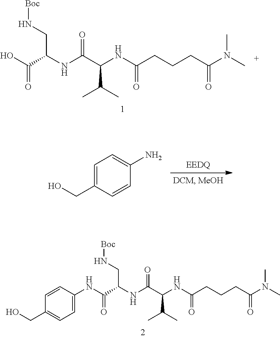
OC(C(NC(C(NC(CCCC(N(C)C)=O)=O)C(C)C)=O)CN[Boc])=O.C1=C(CO)C=CC(N)=C1.N(C(C(NC(C(NC(CCCC(N(C)C)=O)=O)C(C)C)=O)CN[Boc])=O)C1=CC=C(CO)C=C1
